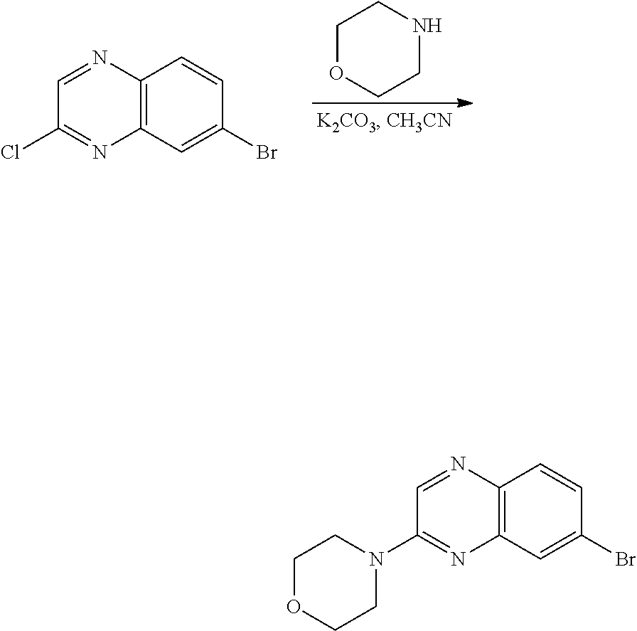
C1=NC2=C(N=C1Cl)C=C(Br)C=C2.C1OCCNC1.C1=NC2=C(N=C1N1CCOCC1)C=C(Br)C=C2
